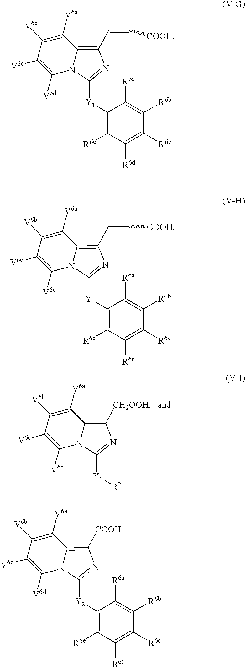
C1([V6b])=C([V6a])C2=C([CH2OOH])N=C([Y1][R2])N2C([V6d])=C1[V6c].C1([V6b])=C([V6a])C2=C(C=C[COOH])N=C([Y1]C3=C([R6e])C([R6d])=C([R6c])C([R6b])=C3[R6a])N2C([V6d])=C1[V6c].C1([V6b])=C([V6a])C2=C(C#C[COOH])N=C([Y1]C3=C([R6e])C([R6d])=C([R6c])C([R6b])=C3[R6a])N2C([V6d])=C1[V6c].C1([V6b])=C([V6a])C2=C([COOH])N=C([Y2]C3=C([R6e])C([R6d])=C([R6c])C([R6b])=C3[R6a])N2C([V6d])=C1[V6c]
